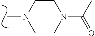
CN1CCN(C(=O)C)CC1
